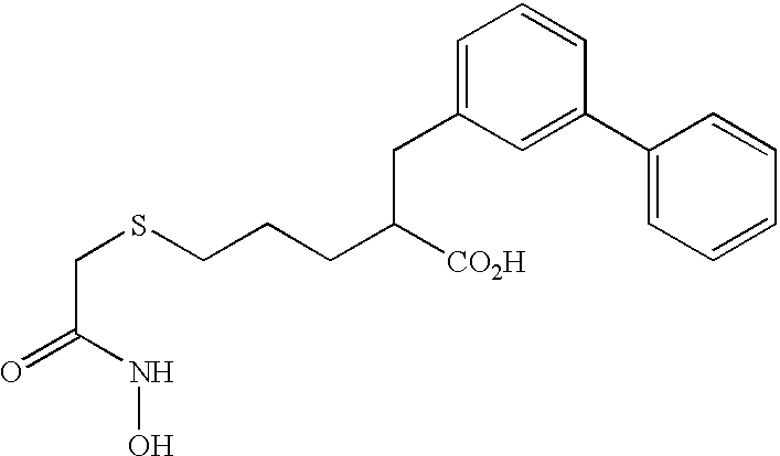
O=C(NO)CSCCCC([CO2H])CC1=CC=CC(C2=CC=CC=C2)=C1
